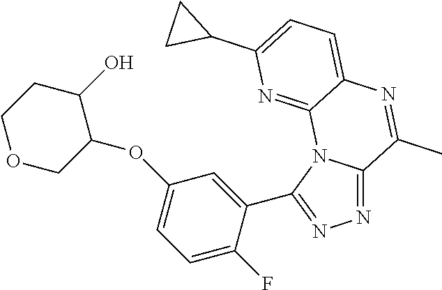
N1=C2N(C(C3=CC(OC4COCCC4O)=CC=C3F)=N1)C1=NC(C3CC3)=CC=C1N=C2C
